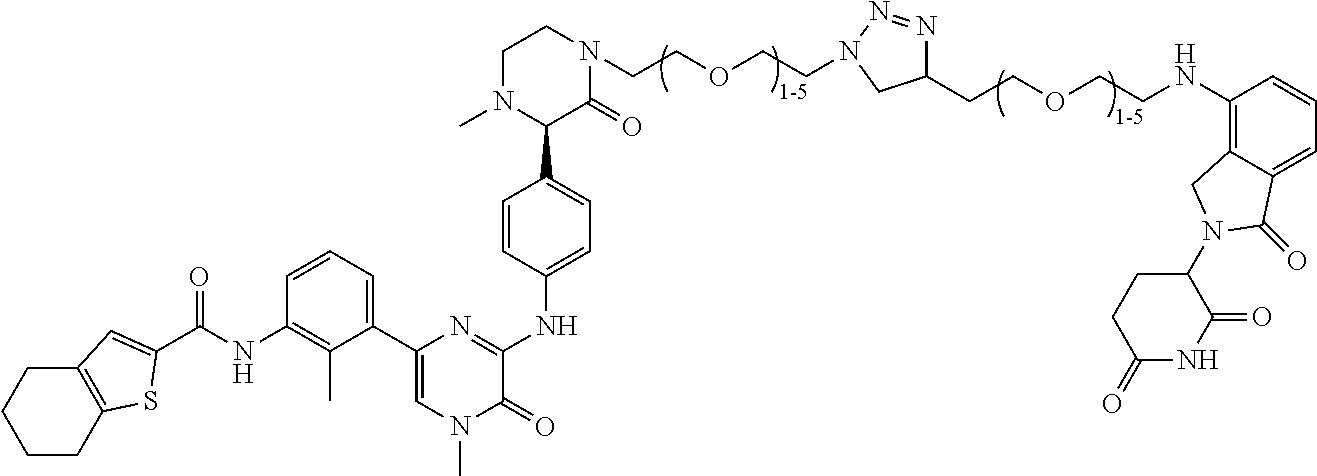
N1(C)C(C2=CC=C(NC3=NC(C4=CC=CC(NC(=O)C5=CC6=C(CCCC6)S5)=C4C)=CN(C)C3=O)C=C2)C(=O)N(CCOCCN2N=NC(CCOCCNC3=C4C(=CC=C3)C(=O)N(C3CCC(=O)NC3=O)C4)C2)CC1
